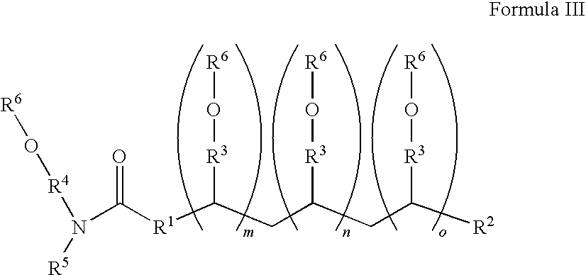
N(C([R1]C(CC(CC([R2])[R3]O[R6])[R3]O[R6])[R3]O[R6])=O)([R4]O[R6])[R5]
